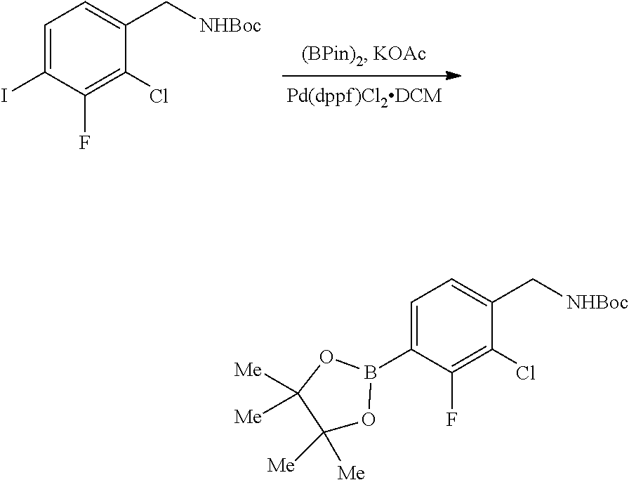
C1(Cl)=C(F)C(I)=CC=C1C[NHBoc].C1(B2OC([Me])([Me])C([Me])([Me])O2)=CC=C(C[NHBoc])C(Cl)=C1F
